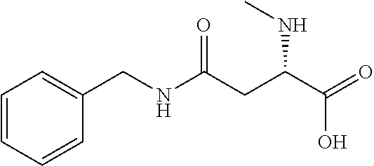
C1=CC=CC(CNC(CC(C(=O)O)NC)=O)=C1
